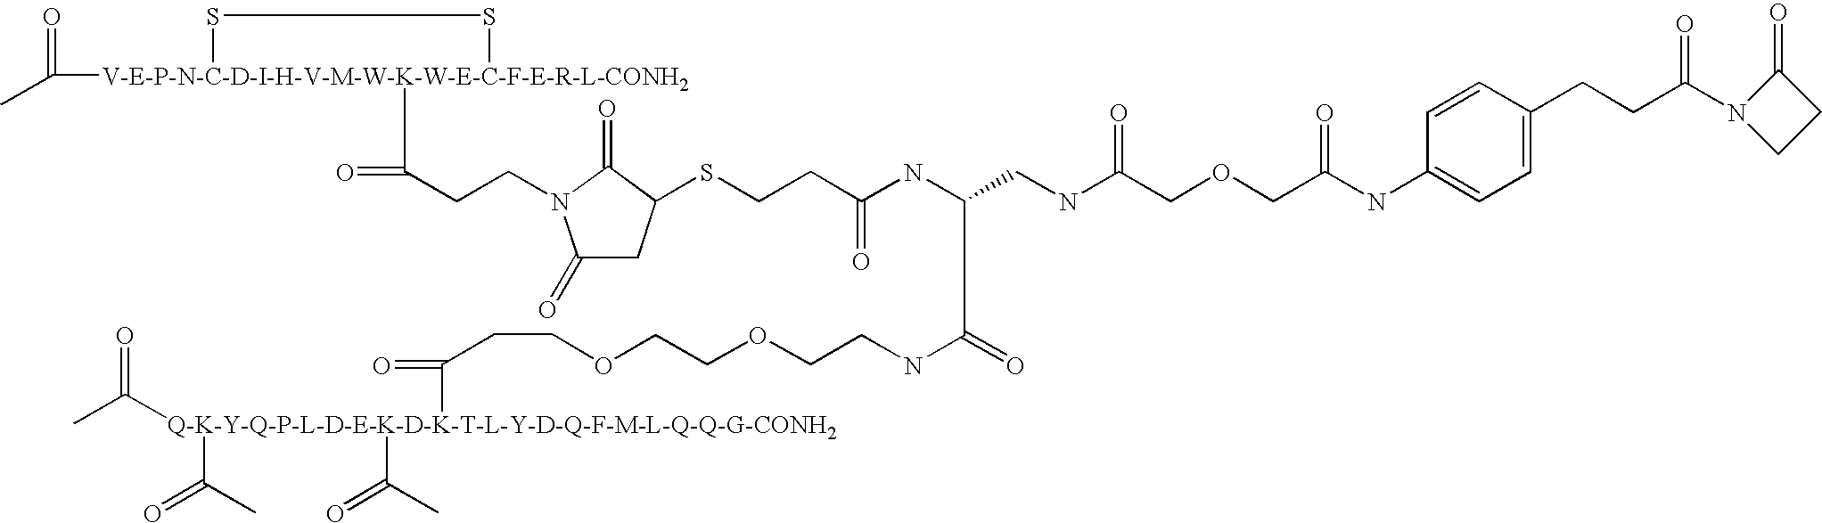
CC([V-E-P-N-C-D-I-H-V-M-W-K-W-E-C-F-E-R-L-CONH2]1(C(CCN2C(=O)CC(SCCC(=O)NC(C(NCCOCCOCCC([Q-K-Y-Q-P-L-D-E-K-D-K-T-L-Y-D-Q-F-M-L-Q-Q-G-CONH2](C(=O)C)(C(=O)C)C(=O)C)=O)=O)CNC(=O)COCC(=O)NC3=CC=C(CCC(=O)N4CCC4=O)C=C3)C2=O)=O)SS1)=O
